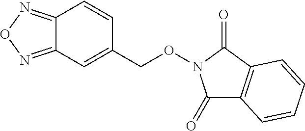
C12=NON=C1C=C(CON1C(=O)C3=C(C1=O)C=CC=C3)C=C2
